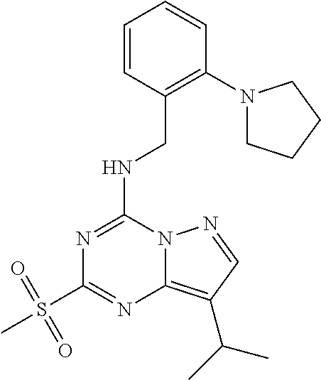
N(C1=NC(S(C)(=O)=O)=NC2=C(C(C)C)C=NN12)CC1=C(N2CCCC2)C=CC=C1
